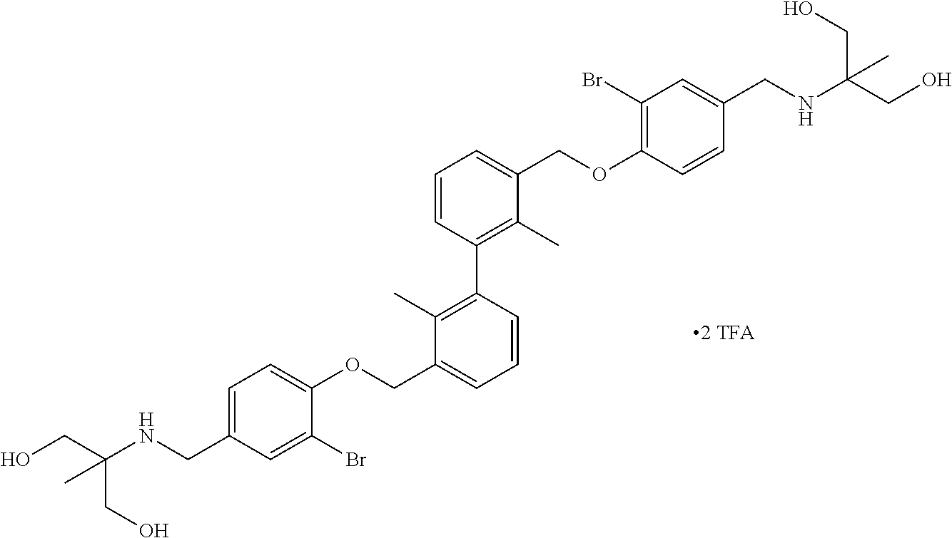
C1=C(CNC(CO)(CO)C)C=C(Br)C(OCC2=CC=CC(C3=C(C)C(COC4=C(Br)C=C(CNC(CO)(CO)C)C=C4)=CC=C3)=C2C)=C1
